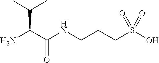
NC(C(NCCCS(O)(=O)=O)=O)C(C)C
